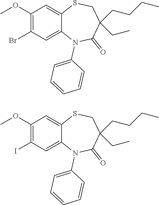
N1(C2=CC=CC=C2)C2=CC(Br)=C(OC)C=C2SCC(CCCC)(CC)C1=O.N1(C2=CC=CC=C2)C2=CC(I)=C(OC)C=C2SCC(CCCC)(CC)C1=O
